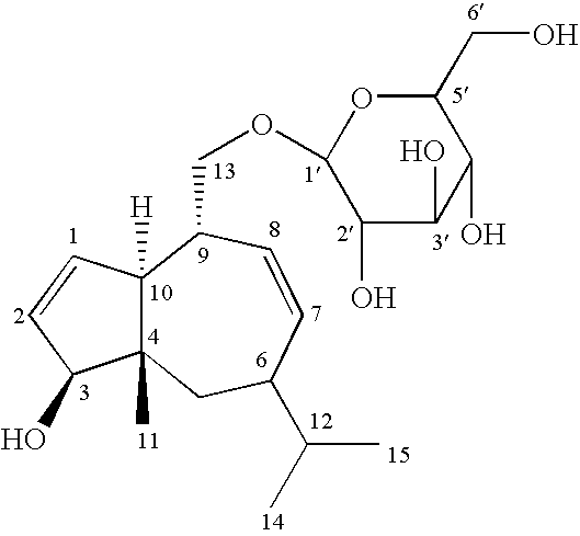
C12(C)C([H])(C=CC1O)C(COC1C(O)C(O)C(O)C(CO)O1)C=CC(C(C)C)C2
